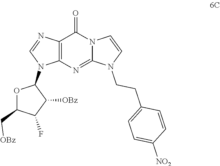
C12=C(N=C3N(C1=O)C=CN3CCC1=CC=C([NO2])C=C1)N(C1OC(C[OBz])C(F)C1[OBz])C=N2
